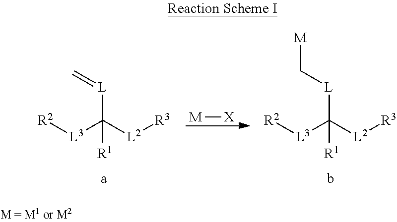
[R2][L3]C([L2][R3])([L]=C)[R1].[M][X].[R2][L3]C([L2][R3])([L]C[M])[R1]
